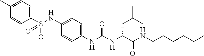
C1(C)=CC=C(S(NC2=CC=C(NC(NC(C(NCCCCCC)=O)CC(C)C)=O)C=C2)(=O)=O)C=C1
